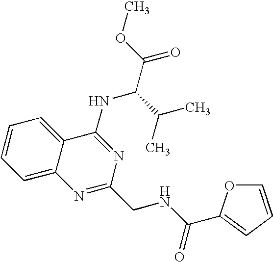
C1=CC=C2C(=C1)C(NC(C(C)C)C(=O)OC)=NC(CNC(=O)C1=CC=CO1)=N2
